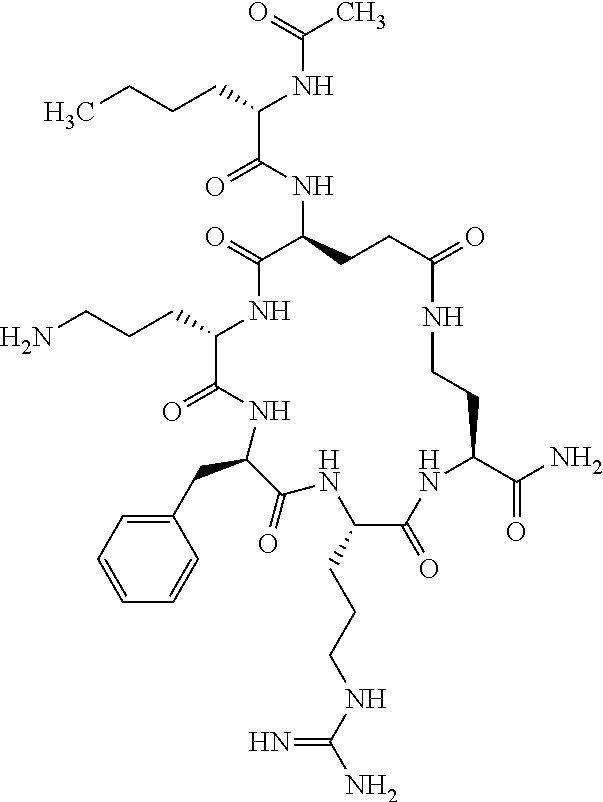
C(C1C(=O)NC(CC2=CC=CC=C2)C(=O)NC(CCCNC(N)=N)C(=O)NC(C(N)=O)CCNC(=O)CCC(NC(C(CCCC)NC(C)=O)=O)C(=O)N1)CCN
